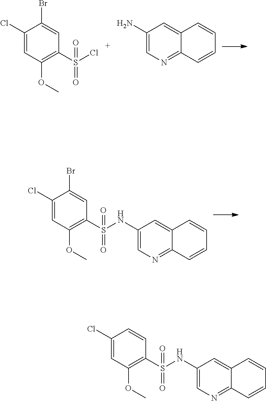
C1(Cl)=CC(OC)=C(S(=O)(=O)Cl)C=C1Br.C1(N)=CN=C2C(=C1)C=CC=C2.C1(Cl)=CC(OC)=C(S(=O)(=O)NC2=CN=C3C(=C2)C=CC=C3)C=C1Br.C1(Cl)=CC(OC)=C(S(=O)(=O)NC2=CN=C3C(=C2)C=CC=C3)C=C1
